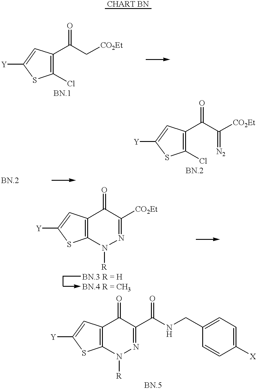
C1(Cl)=C(C(C[CO2Et])=O)C=C([Y])S1.C1(Cl)=C(C(=O)C([CO2Et])=[N2])C=C([Y])S1.C12=C(C=C([Y])S1)C(=O)C([CO2Et])=NN2[R].C12=C(N([R])N=C(C(NCC3=CC=C([X])C=C3)=O)C1=O)SC([Y])=C2
